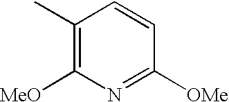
C1(C)=C([MeO])N=C([OMe])C=C1
